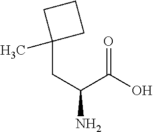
C(C(C(O)=O)N)C1(C)CCC1
